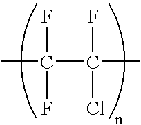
CC(C(F)(Cl)C)(F)F
